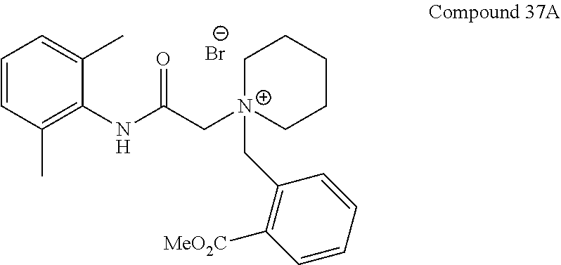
C1=CC(C)=C(NC(C[N+]2(CC3=C([MeO2C])C=CC=C3)CCCCC2)=O)C(C)=C1.[Br-]
